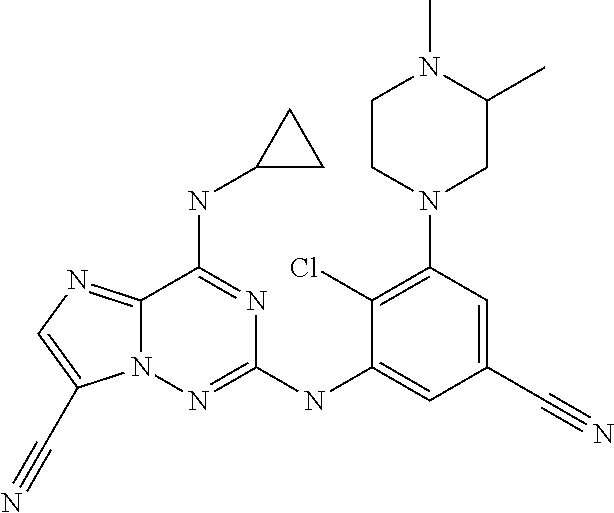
C1(Cl)=C(N2CC(C)N(C)CC2)C=C(C#N)C=C1NC1=NN2C(=NC=C2C#N)C(NC2CC2)=N1
